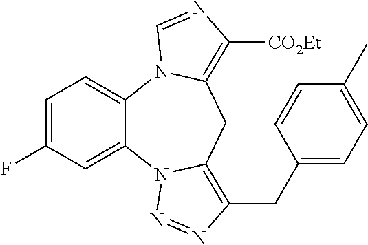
C1=C(F)C=C2C(=C1)N1C(=C([CO2Et])N=C1)CC1=C(CC3=CC=C(C)C=C3)N=NN21
